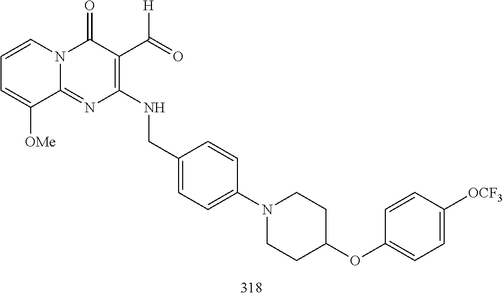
C1=CC=C([OMe])C2=NC(NCC3=CC=C(N4CCC(OC5=CC=C([OCF3])C=C5)CC4)C=C3)=C(C(=O)[H])C(=O)N12
